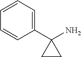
C1(C2(N)CC2)=CC=CC=C1
